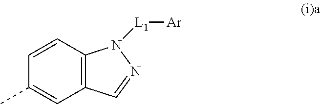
CC1=CC2=C(C=C1)N([L1][Ar])N=C2
